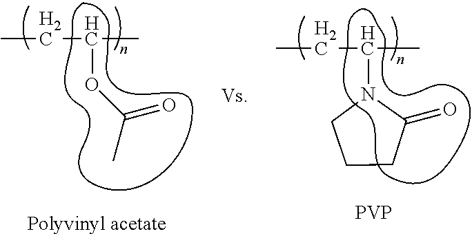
CCC(C)OC(=O)C.CCC(C)N1CCCC1=O.[PVP]
